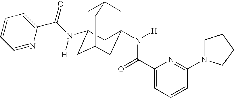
C1C2(N(C(C3=CC=CC=N3)=O)[H])CC3CC(N([H])C(C4=CC=CC(N5CCCC5)=N4)=O)(CC1C3)C2
